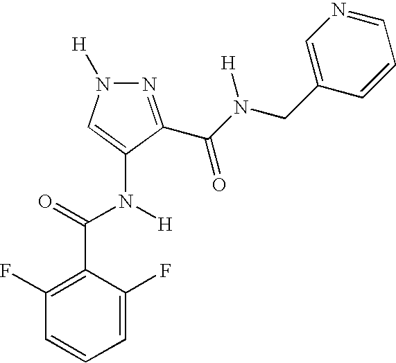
C1=C(F)C(C(=O)N([H])C2=CN([H])N=C2C(N(CC2=CN=CC=C2)[H])=O)=C(F)C=C1
